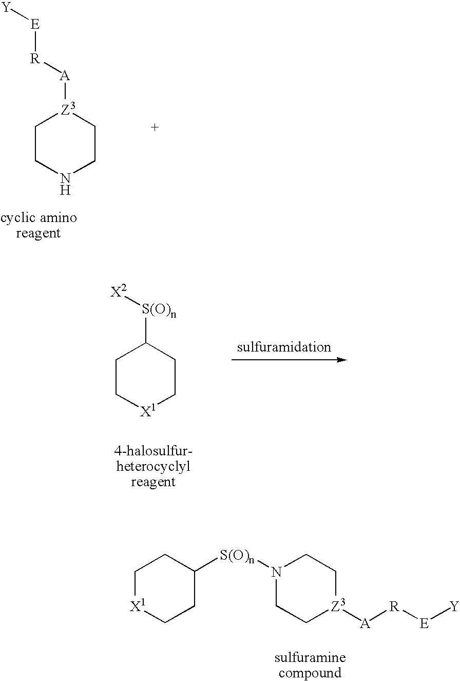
C1CNCC[Z3]1[A][R][E][Y].C1C[X1]CCC1[S(O)n][X2].[X1]1CCC([S(O)n]N2CC[Z3]([A][R][E][Y])CC2)CC1
